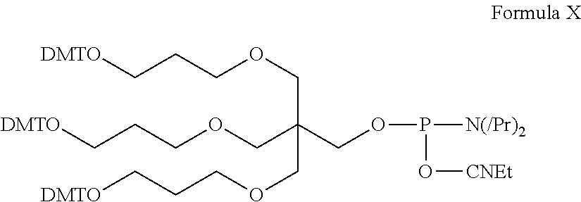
P([N(/Pr)2])(O[CNEt])OCC(COCCC[DMTO])(COCCC[DMTO])COCCC[DMTO]
